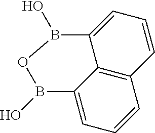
C12=C3C(=CC=C1)B(O)OB(O)C3=CC=C2
